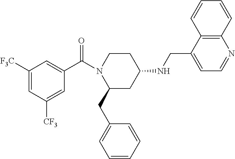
C1([F3C])=CC([CF3])=CC(C(=O)N2CCC(NCC3=CC=NC4=C3C=CC=C4)CC2CC2=CC=CC=C2)=C1
